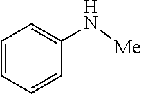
C1=CC=CC(N[Me])=C1
